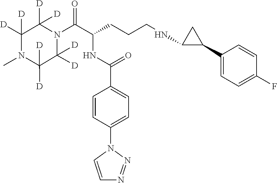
C1([D])([D])N(C(C(CCCNC2C(C3=CC=C(F)C=C3)C2)NC(C2=CC=C(N3C=CN=N3)C=C2)=O)=O)C([D])([D])C([D])([D])N(C)C1([D])[D]
